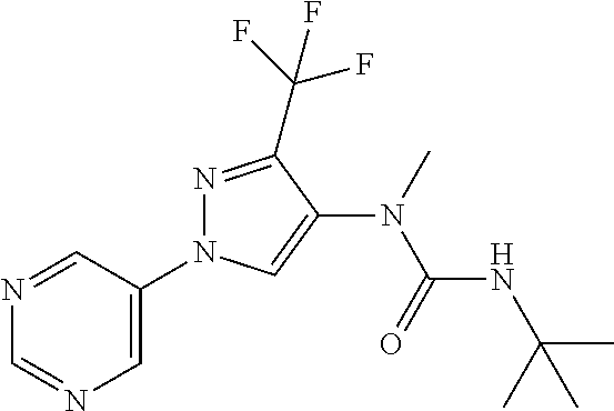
N1=C(C(F)(F)F)C(N(C(NC(C)(C)C)=O)C)=CN1C1=CN=CN=C1
